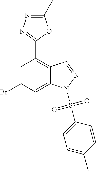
C1(Br)=CC(C2=NN=C(C)O2)=C2C(=C1)N(S(=O)(=O)C1=CC=C(C)C=C1)N=C2
